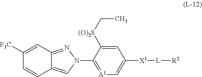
C1([F3C])=CC2=NN(C3=[A1]C=C([X1][L][R2])C=C3[(O)2S]CC)C=C2C=C1
